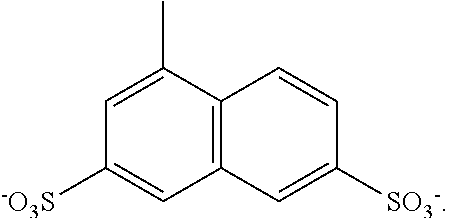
C1=C(C)C2=C(C=C1[-O3S])C=C([SO3-])C=C2
